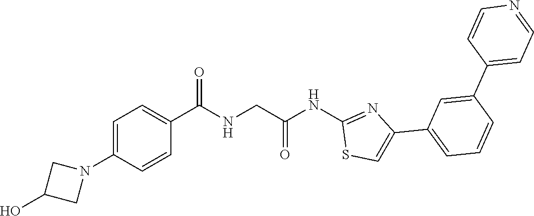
C1=C(N2CC(O)C2)C=CC(C(=O)NCC(NC2=NC(C3=CC=CC(C4=CC=NC=C4)=C3)=CS2)=O)=C1
